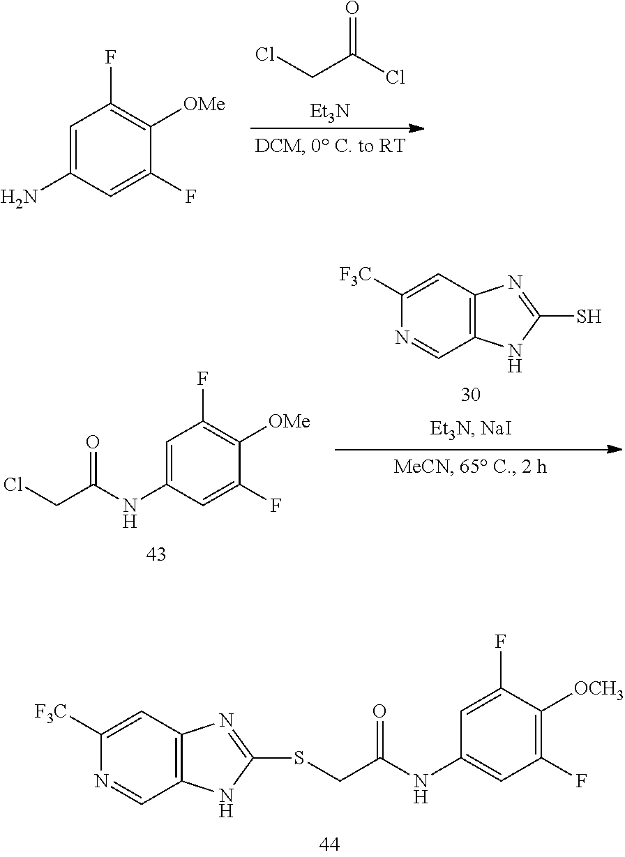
C1([F3C])=CC2=C(C=N1)NC(SCC(NC1=CC(F)=C([OCH3])C(F)=C1)=O)=N2.ClCC(=O)Cl.[Et3N].C1=C(N)C=C(F)C([OMe])=C1F.C1([F3C])=CC2=C(C=N1)NC(S)=N2.O=C(NC1=CC(F)=C([OMe])C(F)=C1)CCl
